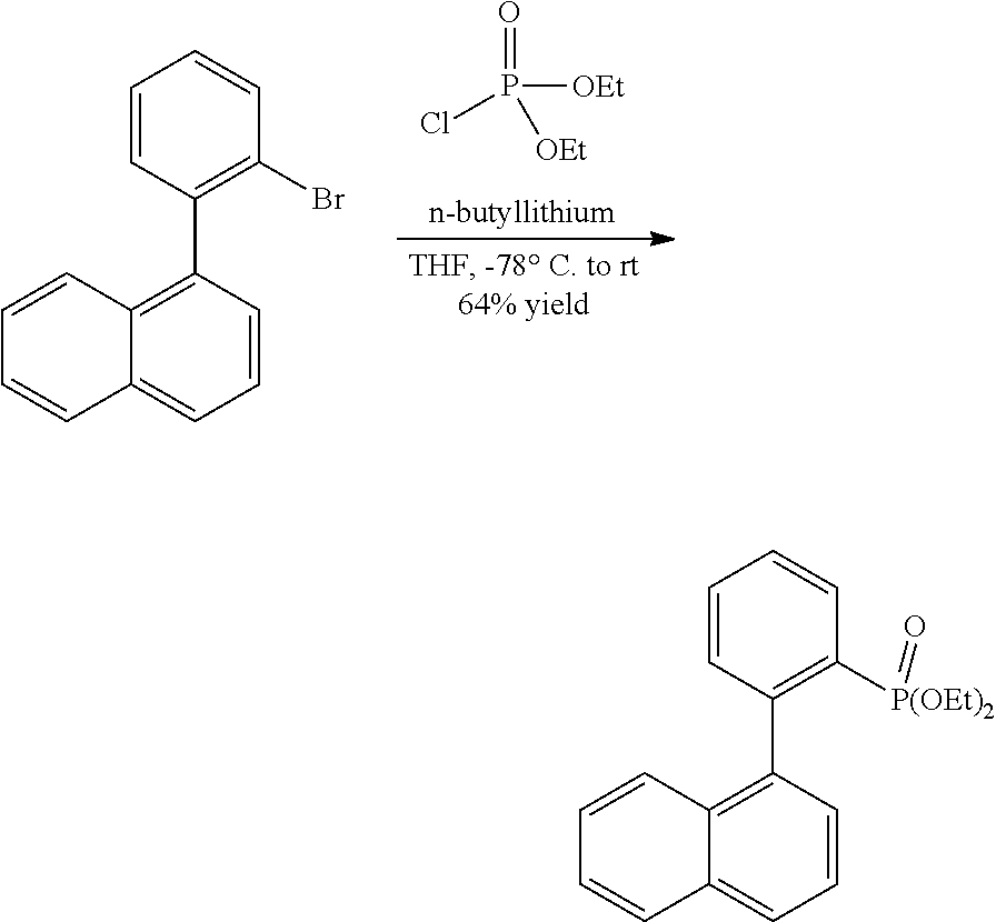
O=P(Cl)([OEt])[OEt].C1=CC(C2=C3C(=CC=C2)C=CC=C3)=C(Br)C=C1.C1=CC(C2=C3C(=CC=C2)C=CC=C3)=C([P(OEt)2]=O)C=C1
